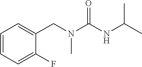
C1=CC=C(F)C(CN(C(NC(C)C)=O)C)=C1
